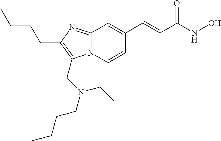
N12C(=NC(CCCC)=C1CN(CCCC)CC)C=C(C=CC(NO)=O)C=C2
